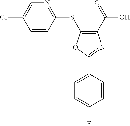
C1(C(=O)O)=C(SC2=NC=C(Cl)C=C2)OC(C2=CC=C(F)C=C2)=N1
